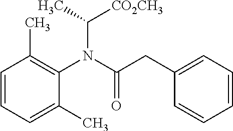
C1=CC=C(C)C(N(C(CC2=CC=CC=C2)=O)C([CO2CH3])C)=C1C
